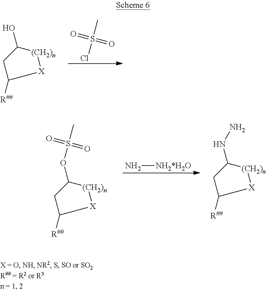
C1(O)CC([R##])[X][(CH2)n]1.S(Cl)(C)(=O)=O.C1(OS(C)(=O)=O)CC([R##])[X][(CH2)n]1.[NH2*H2O]N.C1(NN)CC([R##])[X][(CH2)n]1
